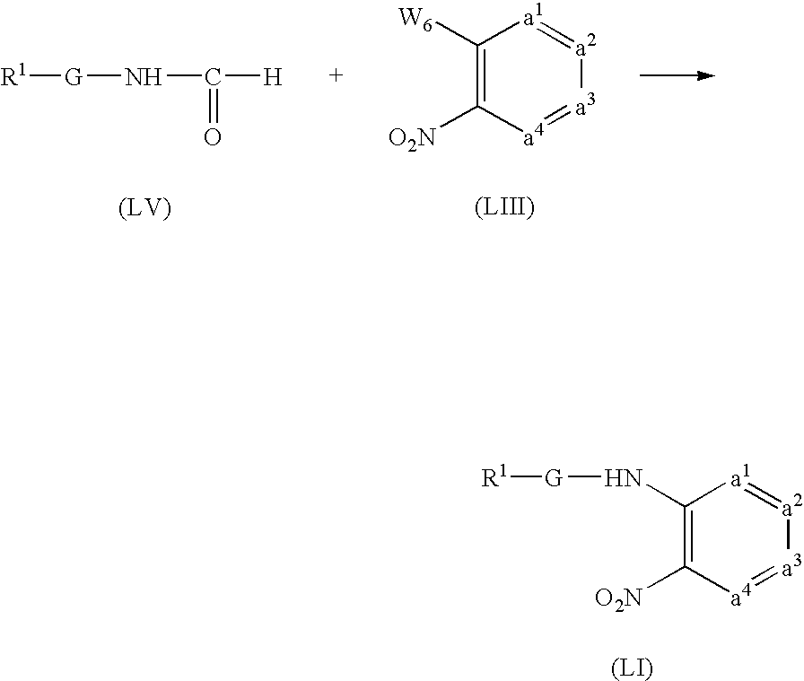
[R1][G]NC(=O)[H].C1([W6])=C([O2N])[a4]=[a3][a2]=[a1]1.C1(N[G][R1])=C([O2N])[a4]=[a3][a2]=[a1]1
